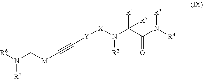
N([R3])([R4])C(C(N([X][Y]C#C[M]CN([R6])[R7])[R2])([R1])[R5])=O
